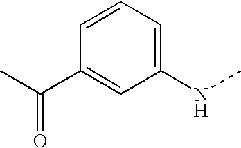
C1(NC)=CC=CC(C(C)=O)=C1
